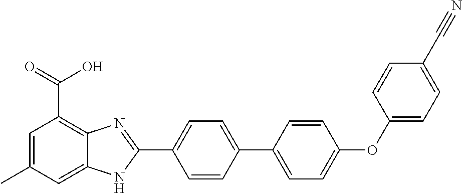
C1=CC(C2=CC=C(OC3=CC=C(C#N)C=C3)C=C2)=CC=C1C1=NC2=C(C(=O)O)C=C(C)C=C2N1
